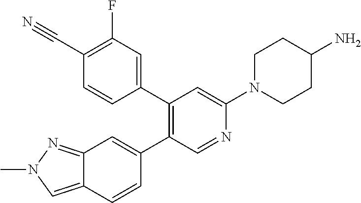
C1(C2=CC(F)=C(C#N)C=C2)=C(C2=CC3=NN(C)C=C3C=C2)C=NC(N2CCC(N)CC2)=C1
